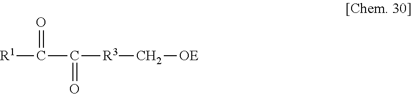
C([R1])(=O)C(=O)[R3]C[OE]
